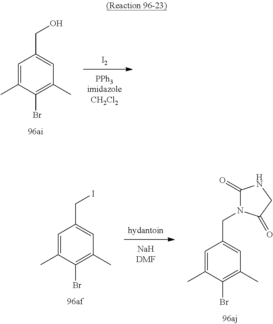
[I2].C1=C(C)C(Br)=C(C)C=C1CO.[hydantoin].C1=C(C)C(Br)=C(C)C=C1CI.C1=C(C)C(Br)=C(C)C=C1CN1C(=O)NCC1=O
